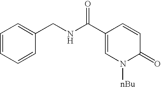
C1=CC=CC(CNC(C2=CN([nBu])C(=O)C=C2)=O)=C1
